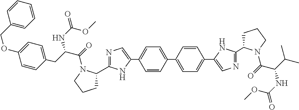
C1=CC(C2=CC=C(C3=CN=C(C4CCCN4C(=O)C(CC4=CC=C(OCC5=CC=CC=C5)C=C4)NC(OC)=O)N3)C=C2)=CC=C1C1=CN=C(C2CCCN2C(=O)C(NC(=O)OC)C(C)C)N1
